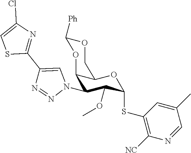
C1(N2C=C(C3=NC(Cl)=CS3)N=N2)C(OC)C(SC2=C([NC])N=CC(C)=C2)OC2C1OC([Ph])OC2
